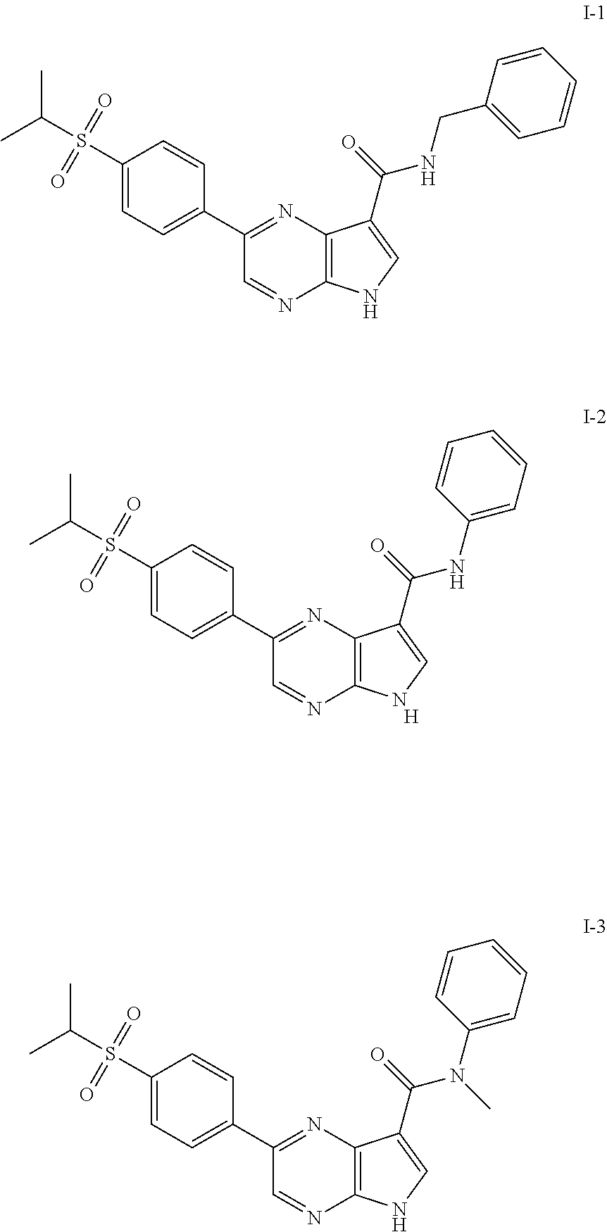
C1(S(C(C)C)(=O)=O)=CC=C(C2=NC3=C(N=C2)NC=C3C(=O)NCC2=CC=CC=C2)C=C1.[H].C1(S(C(C)C)(=O)=O)=CC=C(C2=NC3=C(N=C2)NC=C3C(=O)NC2=CC=CC=C2)C=C1.C1(S(C(C)C)(=O)=O)=CC=C(C2=NC3=C(N=C2)NC=C3C(=O)N(C2=CC=CC=C2)C)C=C1
